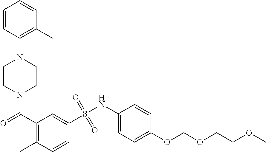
N1(C(=O)C2=C(C)C=CC(S(NC3=CC=C(OCOCCOC)C=C3)(=O)=O)=C2)CCN(C2=C(C)C=CC=C2)CC1
